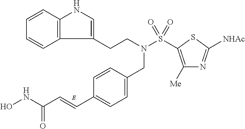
C1=CC2=C(C=C1)C(CCN(CC1=CC=C(C=CC(NO)=O)C=C1)S(C1=C([Me])N=C([NHAc])S1)(=O)=O)=CN2
